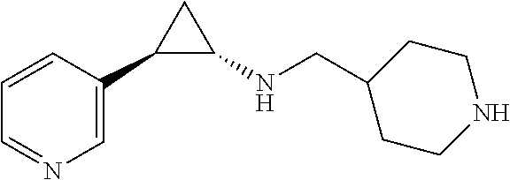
C1=CC=NC=C1C1C(NCC2CCNCC2)C1
